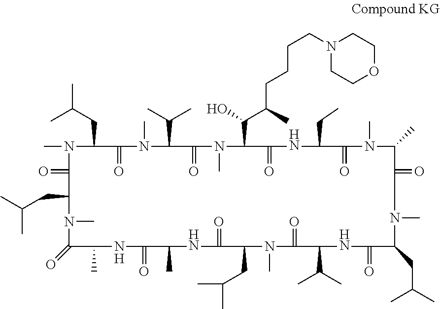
CN1C(CC(C)C)C(=O)N(C)C(C(C)C)C(=O)N(C)C(C(C(CCCCN2CCOCC2)C)O)C(=O)NC(CC)C(=O)N(C)C(C)C(=O)N(C)C(CC(C)C)C(=O)NC(C(C)C)C(=O)N(C)C(CC(C)C)C(=O)NC(C)C(=O)NC(C)C(=O)N(C)C(CC(C)C)C1=O
